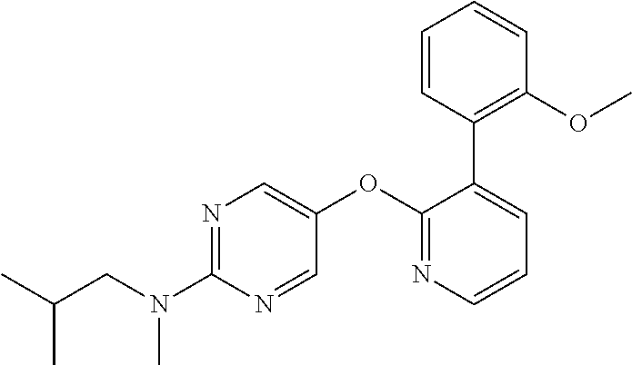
N1=C(N(CC(C)C)C)N=CC(OC2=NC=CC=C2C2=C(OC)C=CC=C2)=C1
